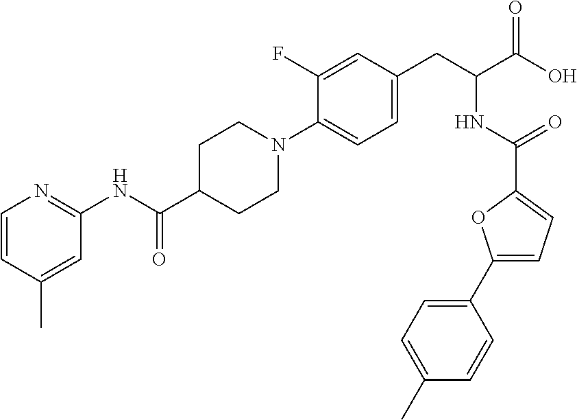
C1=CC(C)=CC(NC(C2CCN(C3=CC=C(CC(NC(=O)C4=CC=C(C5=CC=C(C)C=C5)O4)C(=O)O)C=C3F)CC2)=O)=N1
